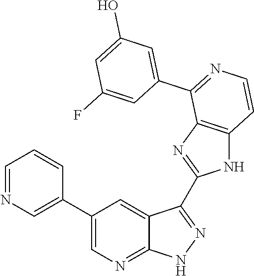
C1=NC=C(C2=CN=C3C(=C2)C(C2=NC4=C(N2)C=CN=C4C2=CC(O)=CC(F)=C2)=NN3)C=C1
